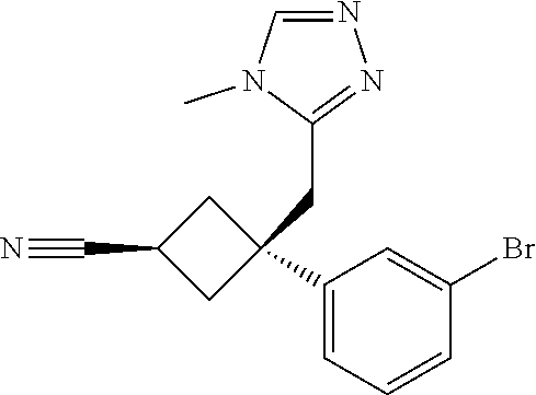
C1(C2(CC3=NN=CN3C)CC(C#N)C2)=CC=CC(Br)=C1
